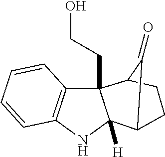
C12(CCO)C3=C(NC1([H])C1CCC2C1=O)C=CC=C3
